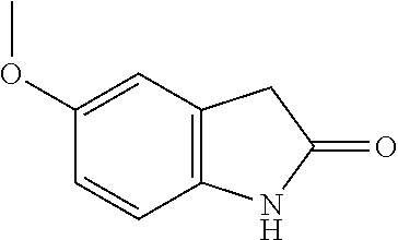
C12=C(C=C(OC)C=C1)CC(=O)N2
